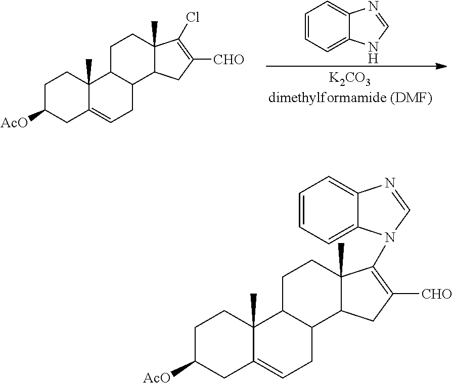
C1=CC=C2C(=C1)N=CN2.C1C([AcO])CC2=CCC3C(C2(C)C1)CCC1(C)C3CC([CHO])=C1Cl.C1C([AcO])CC2=CCC3C(C2(C)C1)CCC1(C)C3CC([CHO])=C1N1C2=CC=CC=C2N=C1
